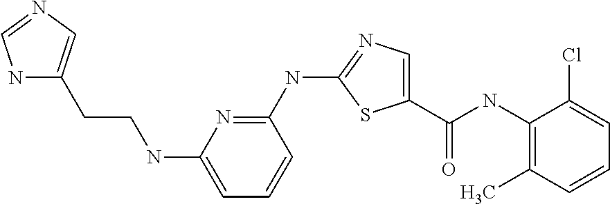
C1(NC(C2=CN=C(NC3=NC(NCCC4=CN=CN4)=CC=C3)S2)=O)=C(C)C=CC=C1Cl
